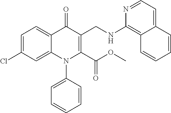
C1=C(Cl)C=C2C(=C1)C(=O)C(CNC1=C3C(=CC=N1)C=CC=C3)=C(C(OC)=O)N2C1=CC=CC=C1
